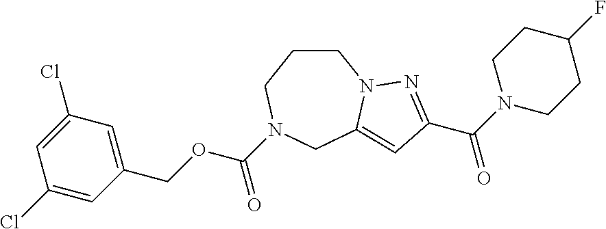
C1CCN(C(OCC2=CC(Cl)=CC(Cl)=C2)=O)CC2=CC(C(N3CCC(F)CC3)=O)=NN12
